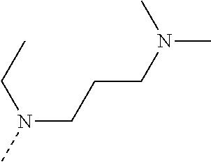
N(CCCN(C)C)(C)CC
